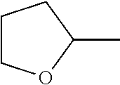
C1COC(C)C1
